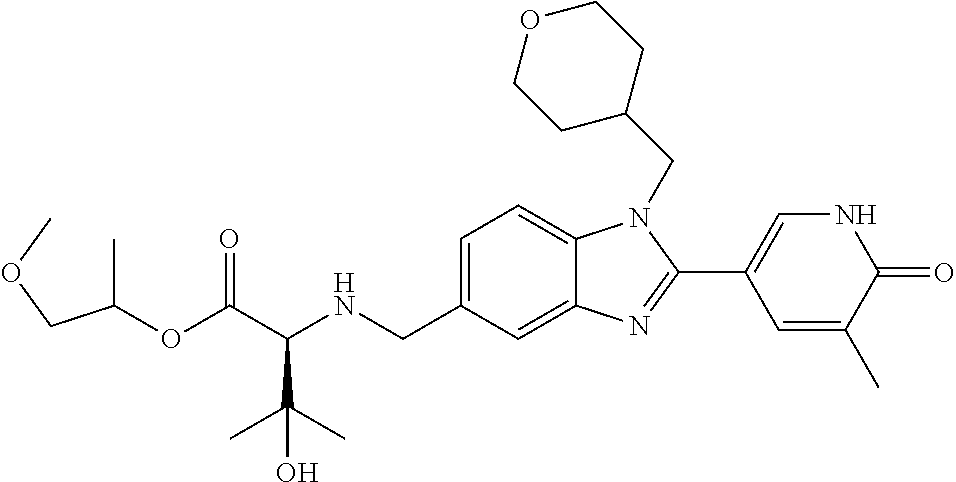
C1=C(CNC(C(OC(C)COC)=O)C(C)(C)O)C=C2C(=C1)N(CC1CCOCC1)C(C1=CNC(=O)C(C)=C1)=N2
